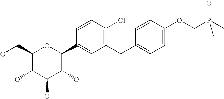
C1(CO)C(O)C(O)C(O)C(C2=CC(CC3=CC=C(OCP(C)(=O)C)C=C3)=C(Cl)C=C2)O1
